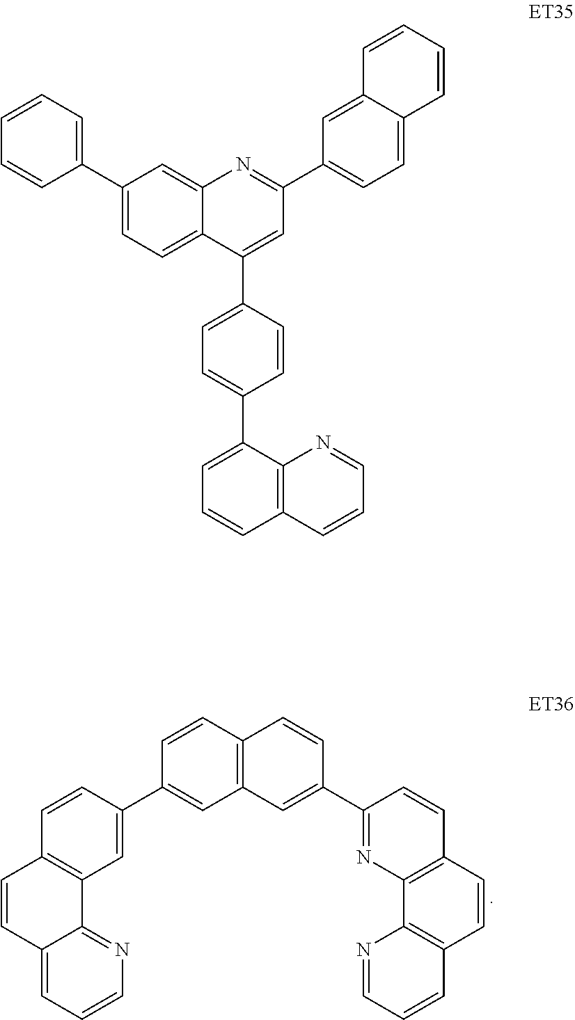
C1=CC(C2=CC3=C(C=C2)C=CC2=CC=CN=C32)=CC2=C1C=CC(C1=NC3=C(C=C1)C=CC1=C3N=CC=C1)=C2.C1(C2=CC=CC=C2)=CC=C2C(=C1)N=C(C1=CC=C3C(=C1)C=CC=C3)C=C2C1=CC=C(C2=CC=CC3=C2N=CC=C3)C=C1
